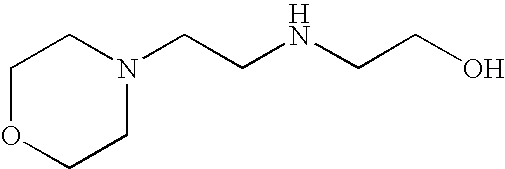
C1OCCN(CCNCCO)C1
